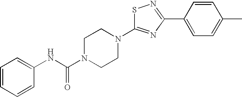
S1C(N2CCN(C(NC3=CC=CC=C3)=O)CC2)=NC(C2=CC=C(C)C=C2)=N1
